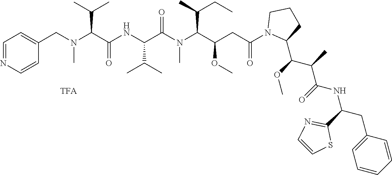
C1=C(CN(C(C(NC(C(N(C(C(CC(N2C(C(OC)C(C)C(=O)NC(C3=NC=CS3)CC3=CC=CC=C3)CCC2)=O)OC)C(C)CC)C)=O)C(C)C)=O)C(C)C)C)C=CN=C1
